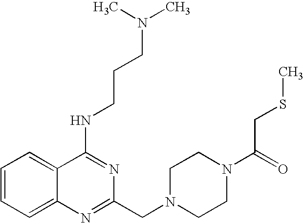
C1=CC=C2C(=C1)C(NCCCN(C)C)=NC(CN1CCN(C(=O)CSC)CC1)=N2
